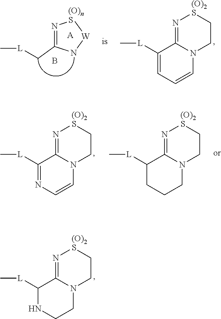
C1([L]C)NCCN2C1=N[(O)2S]CC2.N1=C(C[L]C)N[W][(O)nS]1.B.[A].C1([L]C)=CC=CN2C1=N[(O)2S]CC2.C1([L]C)=NC=CN2C1=N[(O)2S]CC2.C1([L]C)CCCN2C1=N[(O)2S]CC2
